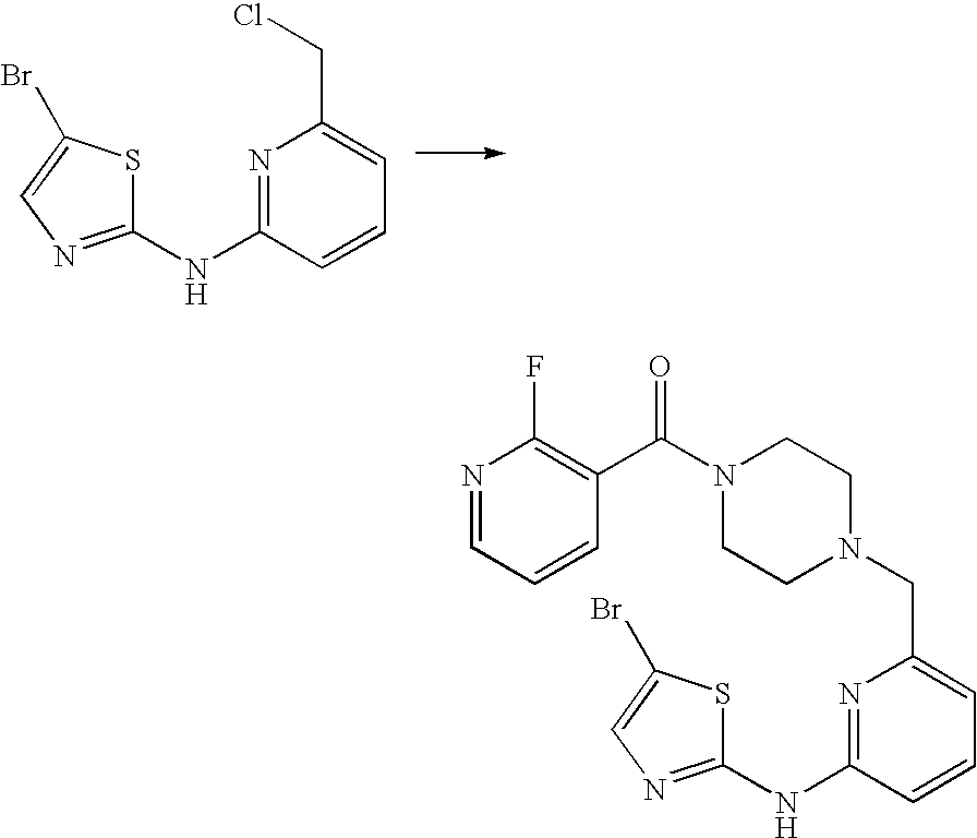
N1=C(NC2=NC=C(Br)S2)C=CC=C1CCl.N1=C(NC2=NC=C(Br)S2)C=CC=C1CN1CCN(C(C2=C(F)N=CC=C2)=O)CC1
